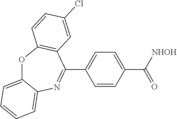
O=C(C1=CC=C(C2=NC3=CC=CC=C3OC3=C2C=C(Cl)C=C3)C=C1)[NHOH]
